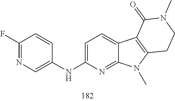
C1(F)=NC=C(NC2=CC=C3C(=N2)N(C)C2=C3C(=O)N(C)CC2)C=C1
